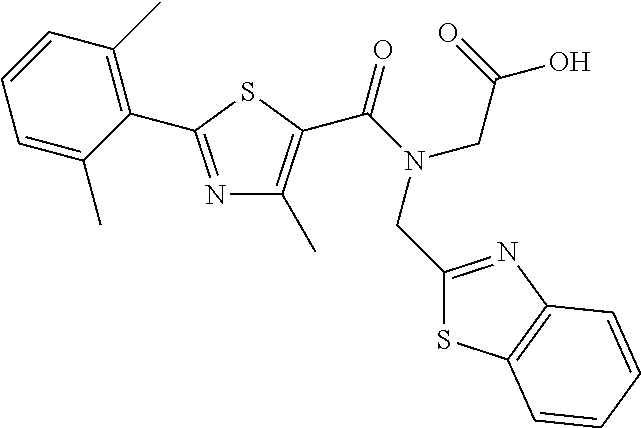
N1=C(C2=C(C)C=CC=C2C)SC(C(=O)N(CC2=NC3=C(S2)C=CC=C3)CC(=O)O)=C1C
